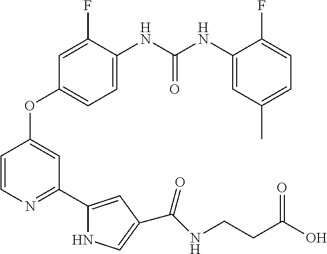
C1=C(NC(NC2=CC(C)=CC=C2F)=O)C(F)=CC(OC2=CC(C3=CC(C(NCCC(O)=O)=O)=CN3)=NC=C2)=C1
